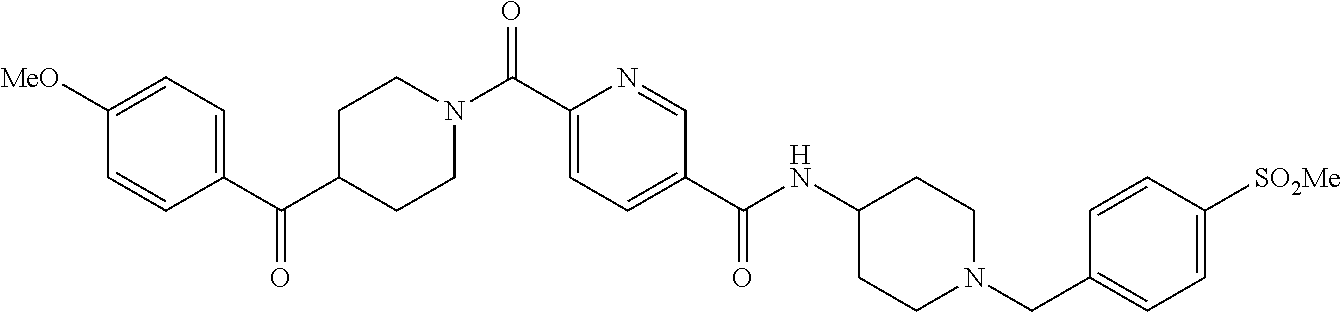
C1(C(C2CCN(C(C3=CC=C(C(NC4CCN(CC5=CC=C([SO2Me])C=C5)CC4)=O)C=N3)=O)CC2)=O)=CC=C([MeO])C=C1
